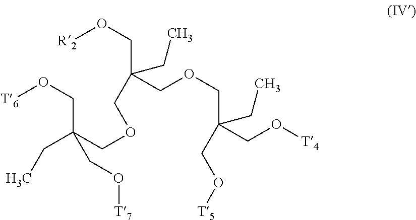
[R2]OCC(CC)(COCC(CC)(CO[T4])CO[T5])COCC(CC)(CO[T6])CO[T7]
